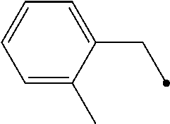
C1=CC=C(C)C(CC)=C1
